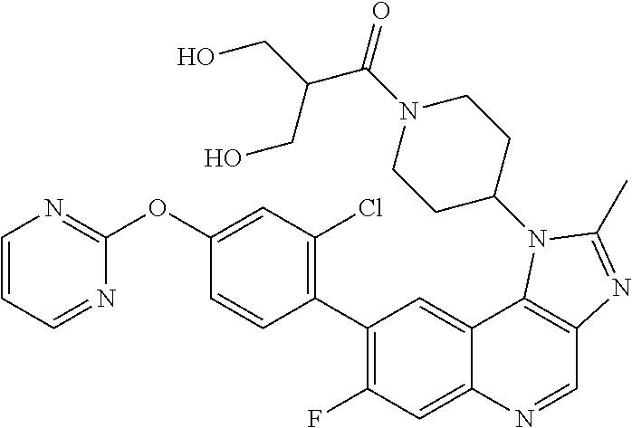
C1=CC=NC(OC2=CC(Cl)=C(C3=C(F)C=C4C(=C3)C3=C(C=N4)N=C(C)N3C3CCN(C(=O)C(CO)CO)CC3)C=C2)=N1
